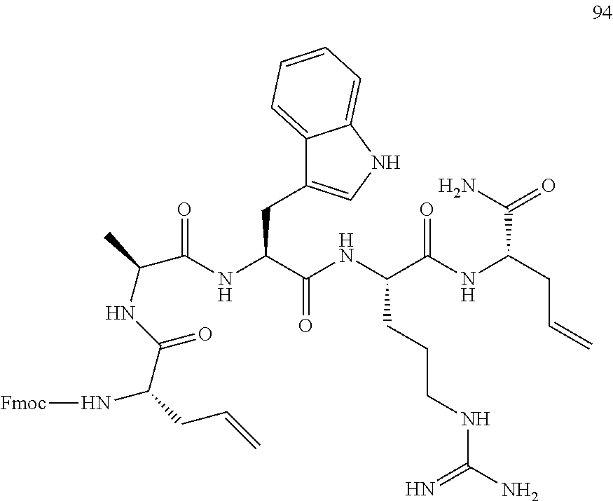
N(C(C(NC(C(NC(CC=C)C(=O)N)=O)CCCNC(=N)N)=O)CC1=CNC2=CC=CC=C12)C(=O)C(NC(C(N[Fmoc])CC=C)=O)C
